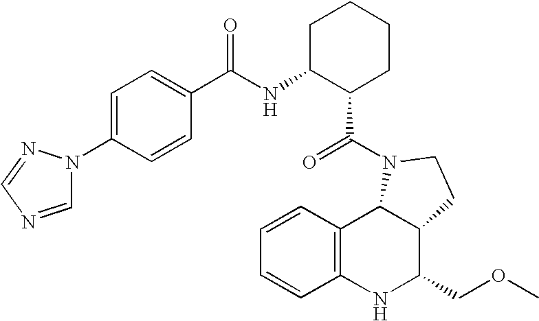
C1=CC2=C(C=C1)NC(COC)C1C2N(C(=O)C2CCCCC2NC(=O)C2=CC=C(N3C=NC=N3)C=C2)CC1
